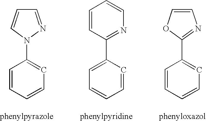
C1=CC=CC=C1N1N=CC=C1.C1=C(C2=NC=CC=C2)C=CC=C1.C1=CC=CC=C1C1=NC=CO1
